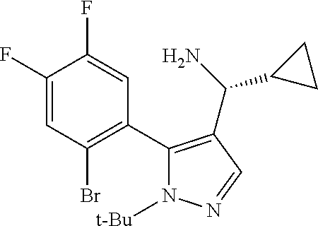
C1(C2=C(Br)C=C(F)C(F)=C2)=C(C(N)C2CC2)C=NN1[t-Bu]
